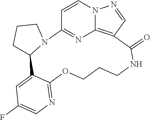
C1C2N(CC1)C1=NC3=C(C=NN3C=C1)C(=O)NCCCOC1=NC=C(F)C=C21
